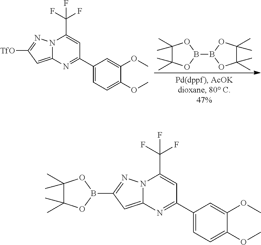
N12C(=CC(B3OC(C)(C)C(C)(C)O3)=N1)N=C(C1=CC=C(OC)C(OC)=C1)C=C2C(F)(F)F.B1(B2OC(C)(C)C(C)(C)O2)OC(C)(C)C(C)(C)O1.N12C(=CC([TfO])=N1)N=C(C1=CC=C(OC)C(OC)=C1)C=C2C(F)(F)F
